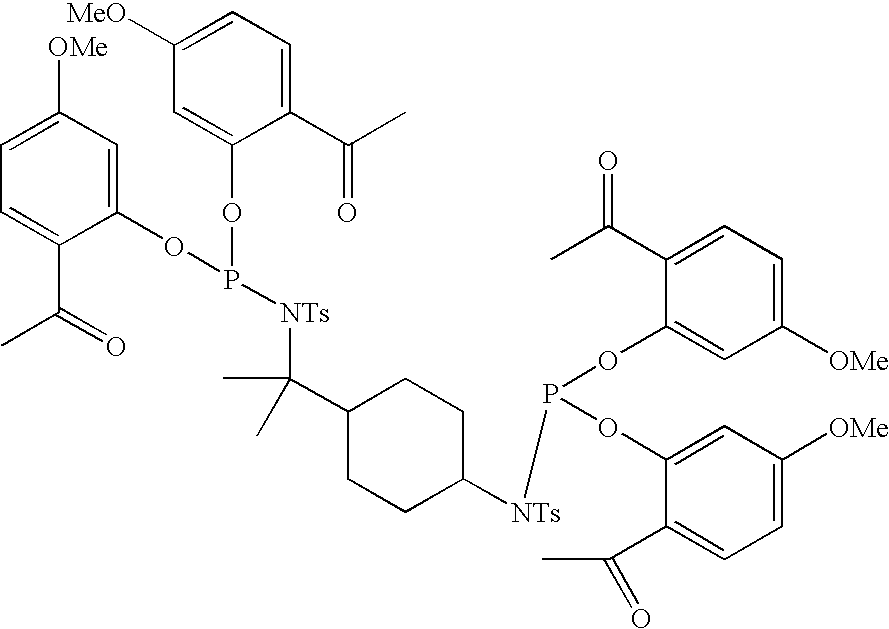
C1=C([OMe])C=C(OP(OC2=CC([MeO])=CC=C2C(C)=O)[NTs]C(C2CCC([NTs]P(OC3=CC([OMe])=CC=C3C(C)=O)OC3=CC([OMe])=CC=C3C(C)=O)CC2)(C)C)C(C(=O)C)=C1
